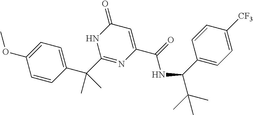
C1=CC(C(C2=NC(C(=O)NC(C(C)(C)C)C3=CC=C([CF3])C=C3)=CC(=O)N2)(C)C)=CC=C1OC
